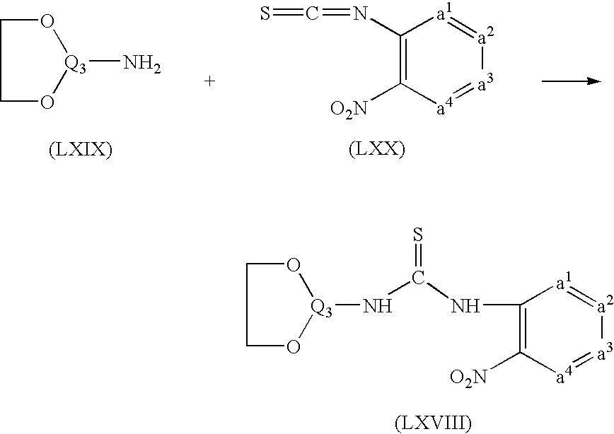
C1(N=C=S)=C([O2N])[a4]=[a3][a2]=[a1]1.N[Q3]1OCCO1.C1(NC(N[Q3]2OCCO2)=S)=C([O2N])[a4]=[a3][a2]=[a1]1
